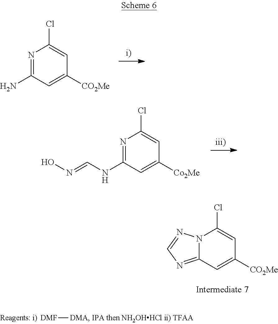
[DMF][DMA].N1=C(N)C=C([CO2Me])C=C1Cl.N1=C(NC=NO)C=C([Co2Me])C=C1Cl.N12C(=NC=N1)C=C([CO2Me])C=C2Cl
